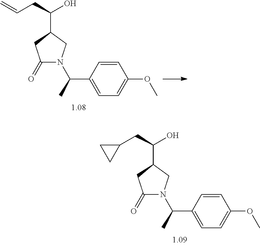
C1(=O)N(C(C)C2=CC=C(OC)C=C2)CC(C(CC=C)O)C1.C1(=O)N(C(C)C2=CC=C(OC)C=C2)CC(C(CC2CC2)O)C1
